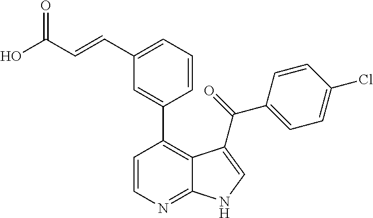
OC(C=CC1=CC=CC(C2=C3C(=NC=C2)NC=C3C(=O)C2=CC=C(Cl)C=C2)=C1)=O
